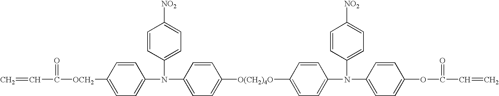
C=CC(=O)[OCH2]C1=CC=C(N(C2=CC=C([NO2])C=C2)C2=CC=C([O(CH2)4O]C3=CC=C(N(C4=CC=C([NO2])C=C4)C4=CC=C(OC(=O)C=C)C=C4)C=C3)C=C2)C=C1
